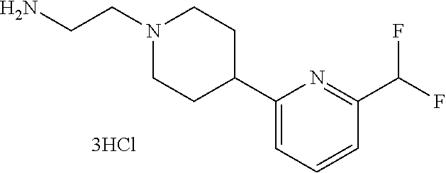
C1(C2CCN(CCN)CC2)=CC=CC(C(F)F)=N1
